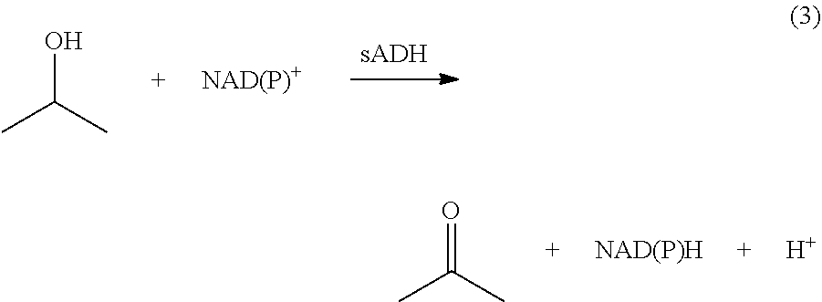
OC(C)C.[H].O=C(C)C
